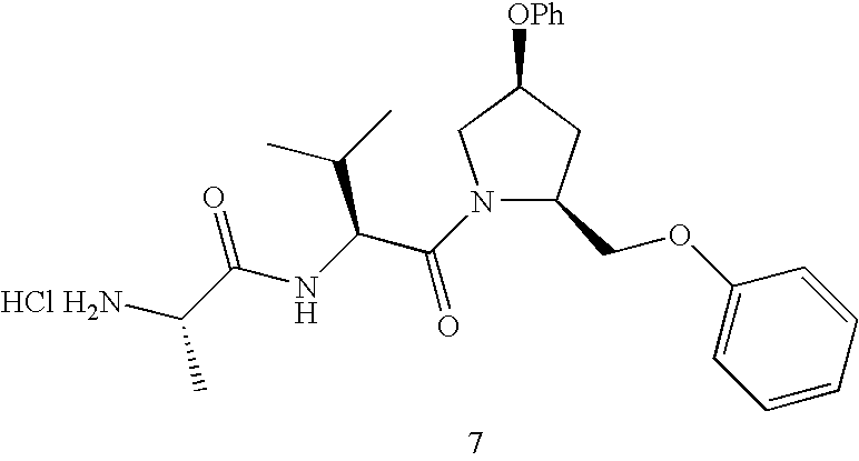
N1(C(C(C(C)C)NC(C([HCl H2N])C)=O)=O)C(COC2=CC=CC=C2)CC([OPh])C1
